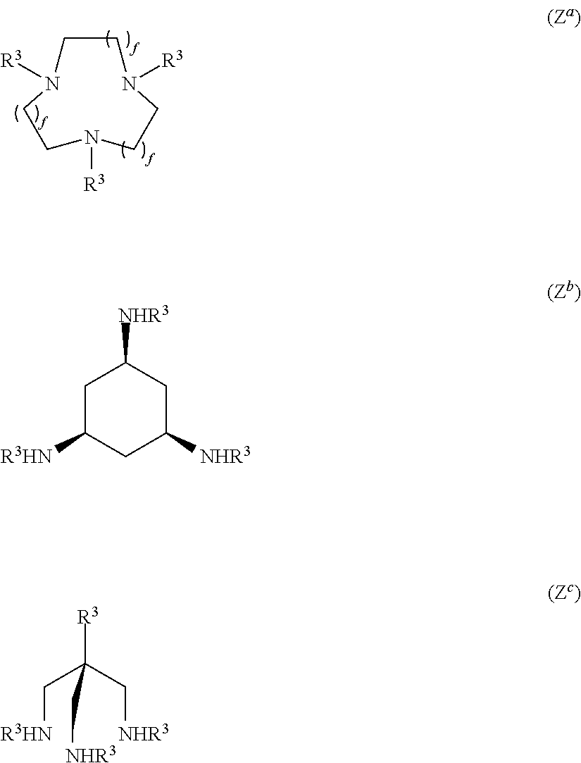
N1([R3])CCN([R3])CCN([R3])CC1.C1C([R3HN])CC([NHR3])CC1[NHR3].C([R3HN])C(C[NHR3])([R3])C[NHR3]
